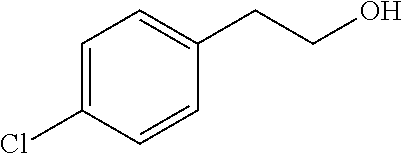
C1=C(Cl)C=CC(CCO)=C1
